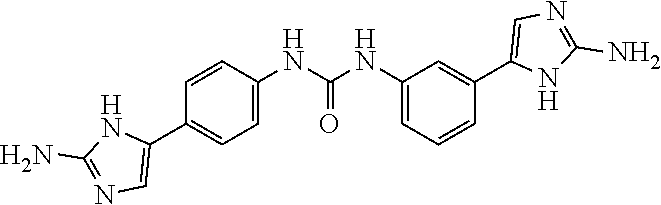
C1=C(NC(=O)NC2=CC=CC(C3=CN=C(N)N3)=C2)C=CC(C2=CN=C(N)N2)=C1
